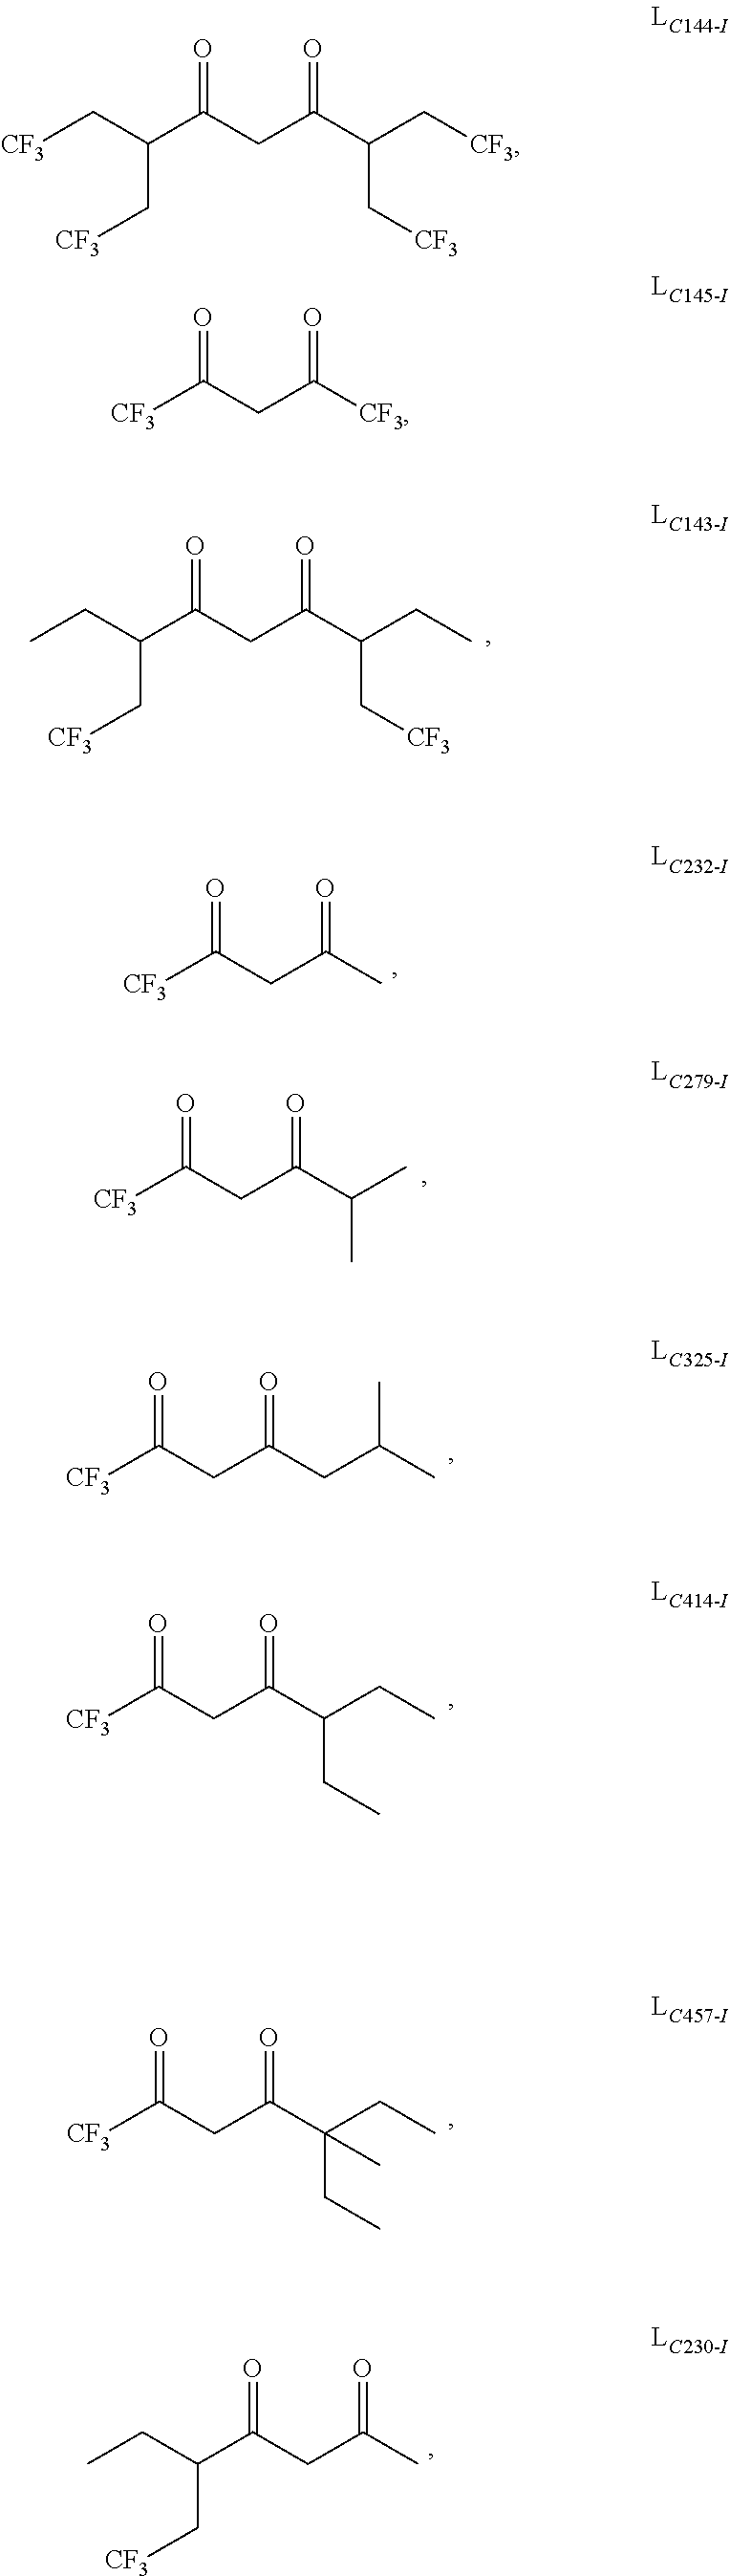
C(C([CF3])=O)C([CF3])=O.C(CC)(C(CC([CF3])=O)=O)(CC)C.C(C[CF3])(C(CC(C(C[CF3])C[CF3])=O)=O)C[CF3].C(C[CF3])(C(CC(C(C[CF3])CC)=O)=O)CC.C(C(C)=O)C([CF3])=O.C(C(C(C)C)=O)C([CF3])=O.C(C(CC(C)C)=O)C([CF3])=O.C(C(C(CC)CC)=O)C([CF3])=O.C(C(C)=O)C(C(CC)C[CF3])=O
